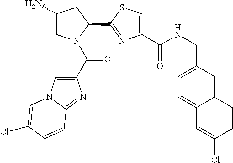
C1(N)CN(C(C2=CN3C(=N2)C=CC(Cl)=C3)=O)C(C2=NC(C(NCC3=CC=C4C(=C3)C=CC(Cl)=C4)=O)=CS2)C1
